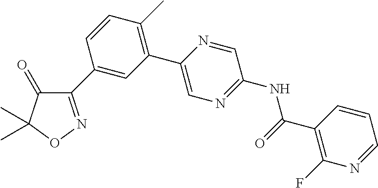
C1(=O)C(C2=CC(C3=CN=C(NC(C4=C(F)N=CC=C4)=O)C=N3)=C(C)C=C2)=NOC1(C)C
